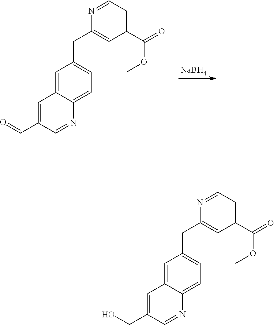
[NaBH4].C1(CC2=CC=C3C(=C2)C=C(C=O)C=N3)=CC(C(=O)OC)=CC=N1.C1(CC2=CC=C3C(=C2)C=C(CO)C=N3)=CC(C(=O)OC)=CC=N1
